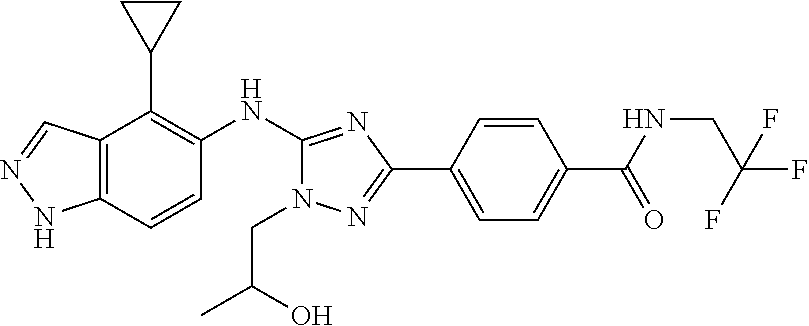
C12=C(C=CC(NC3=NC(C4=CC=C(C(NCC(F)(F)F)=O)C=C4)=NN3CC(O)C)=C1C1CC1)NN=C2
